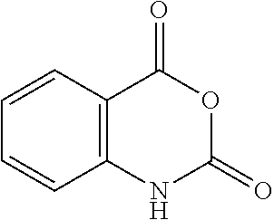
C1=CC2=C(C=C1)NC(=O)OC2=O
